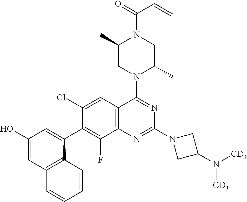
C1(O)=CC2=C(C(C3=C(F)C4=C(C=C3Cl)C(N3C(C)CN(C(=O)C=C)C(C)C3)=NC(N3CC(N([CD3])[CD3])C3)=N4)=C1)C=CC=C2
